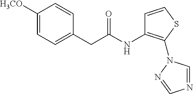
C1=CC(CC(=O)NC2=C(N3C=NC=N3)SC=C2)=CC=C1[H3CO]
